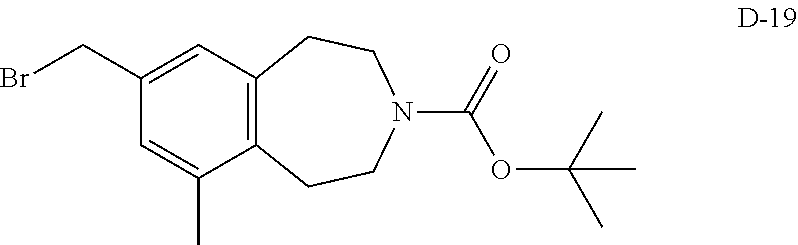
C1=C(CBr)C=C(C)C2=C1CCN(C(OC(C)(C)C)=O)CC2
